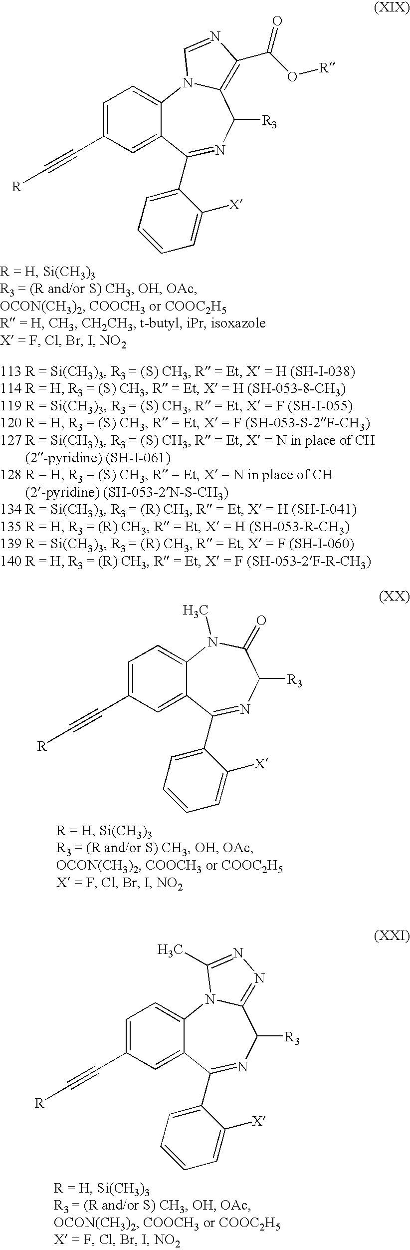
C1=C(C#C[R])C=C2C(=C1)N1C(=C(C(O[R])=O)N=C1)C([R3])N=C2C1=CC=CC=C1[X].C1=C(C#C[R])C=C2C(=C1)N(C)C(=O)C([R3])N=C2C1=CC=CC=C1[X].C1=C(C#C[R])C=C2C(=C1)N1C(=NN=C1C)C([R3])N=C2C1=CC=CC=C1[X]
